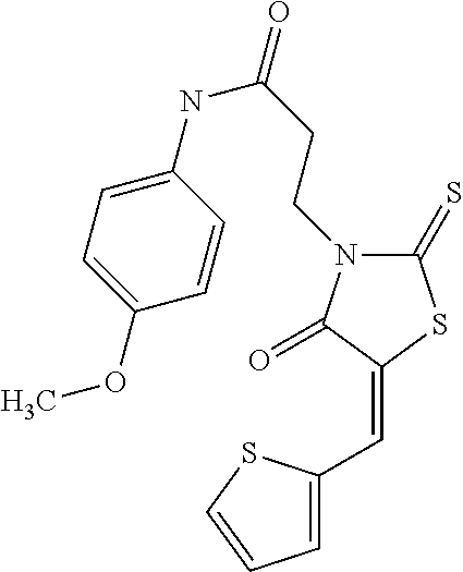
C1(=S)N(CCC(=O)NC2=CC=C(OC)C=C2)C(=O)C(=CC2=CC=CS2)S1
